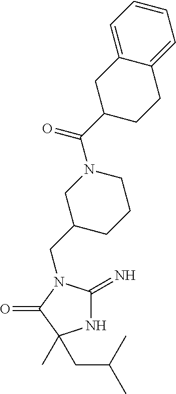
N1C(=N)N(CC2CN(C(=O)C3CCC4=CC=CC=C4C3)CCC2)C(=O)C1(C)CC(C)C
